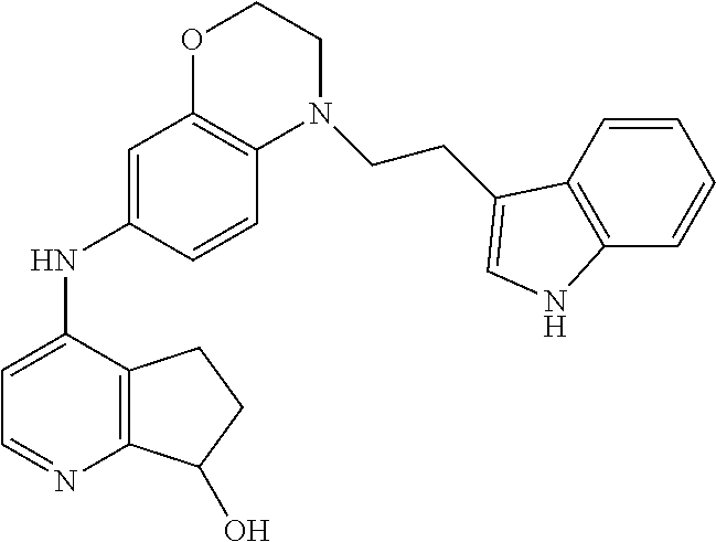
C12=C(C(O)CC1)N=CC=C2NC1=CC2=C(C=C1)N(CCC1=CNC3=C1C=CC=C3)CCO2
